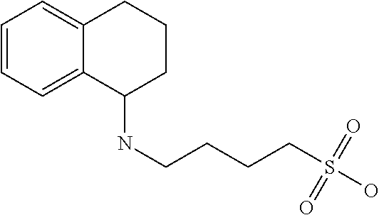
C1=CC=C2C(=C1)CCCC2NCCCCS(O)(=O)=O
